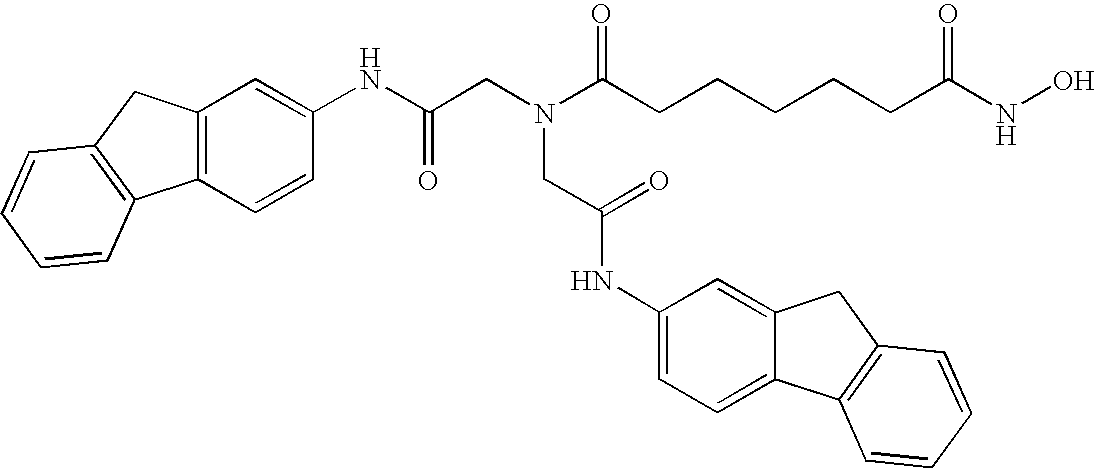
C12=C(C=CC(NC(CN(C(CCCCCC(NO)=O)=O)CC(=O)NC3=CC=C4C(=C3)CC3=C4C=CC=C3)=O)=C1)C1=C(C2)C=CC=C1
